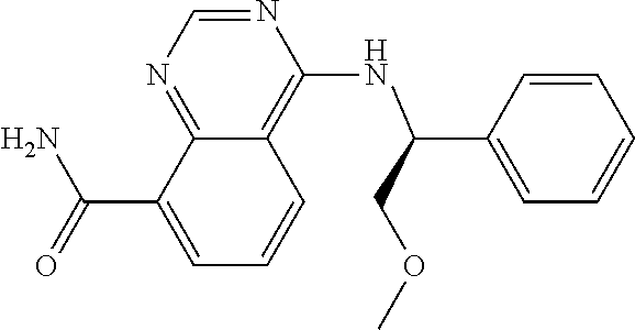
C(C1=CC=CC2=C(NC(C3=CC=CC=C3)COC)N=CN=C12)(N)=O
